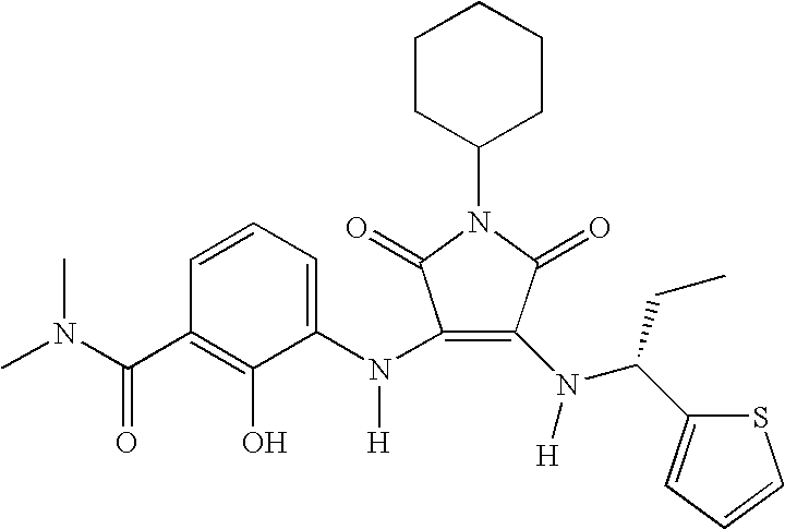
C1(N(C2=CC=CC(C(N(C)C)=O)=C2O)[H])=C(N([H])C(CC)C2=CC=CS2)C(=O)N(C2CCCCC2)C1=O
